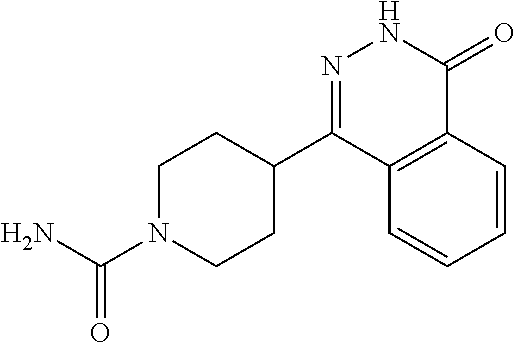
C1CC(C2=NNC(=O)C3=C2C=CC=C3)CCN1C(N)=O
